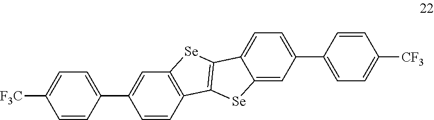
C1=CC(C2=CC3=C(C=C2)C2=C([Se]3)C3=CC=C(C4=CC=C([CF3])C=C4)C=C3[Se]2)=CC=C1[F3C]
